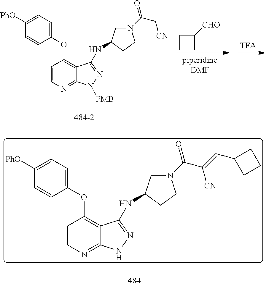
C1CC([CHO])C1.C1(OC2=C3C(=NC=C2)N([PMB])N=C3NC2CN(C(C[CN])=O)CC2)=CC=C([PhO])C=C1.C1(OC2=C3C(=NC=C2)NN=C3NC2CN(C(C([CN])=CC3CCC3)=O)CC2)=CC=C([PhO])C=C1
